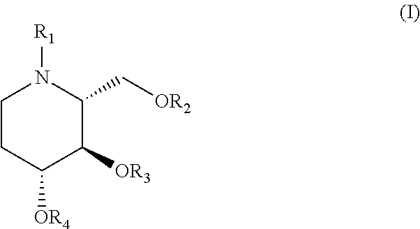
C1CC([OR4])C([OR3])C(C[OR2])N1[R1]
